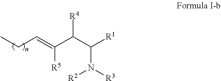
[R4]C(C([R1])N([R3])[R2])C(=CCC)[R5]
